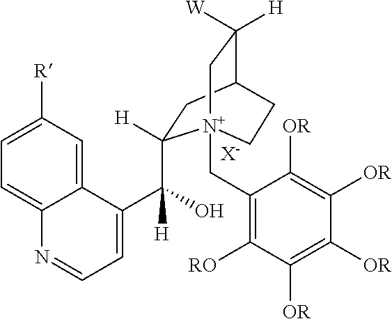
[X-].C1=C([R])C=C2C(=C1)N=CC=C2C([H])(O)C1([H])CC2C([W])([H])C[N+]1(CC1=C([RO])C([OR])=C([OR])C([OR])=C1[OR])CC2
